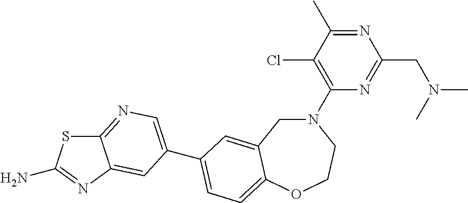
C1(N2CC3=CC(C4=CN=C5SC(N)=NC5=C4)=CC=C3OCC2)=C(Cl)C(C)=NC(CN(C)C)=N1
